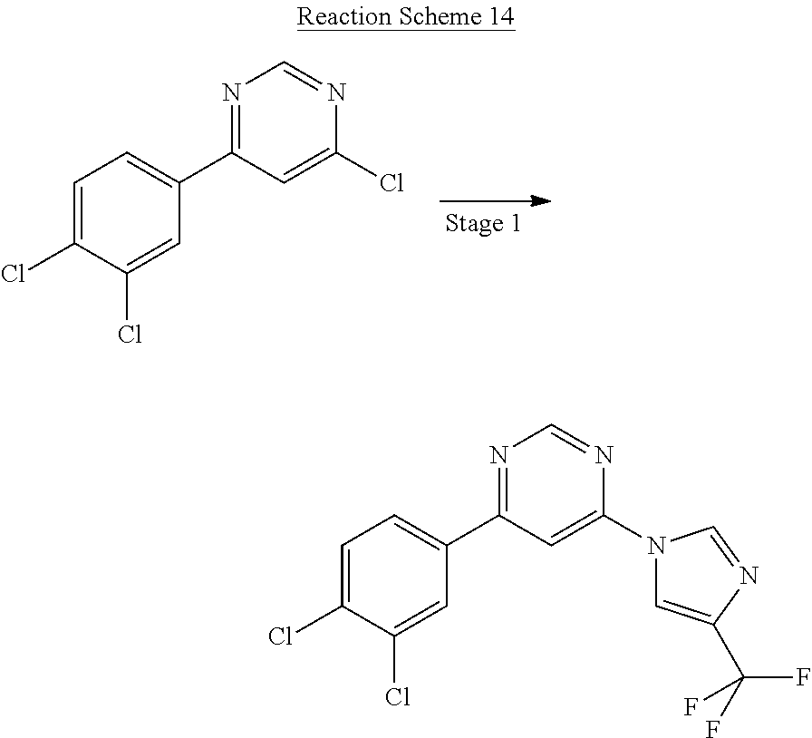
C1=C(Cl)C(Cl)=CC(C2=NC=NC(Cl)=C2)=C1.C1=C(Cl)C(Cl)=CC(C2=NC=NC(N3C=C(C(F)(F)F)N=C3)=C2)=C1
